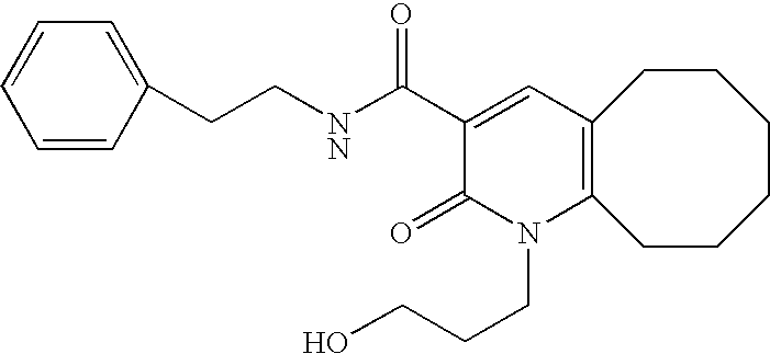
C12=C(CCCCCC1)N(CCCO)C(=O)C(C(=O)[NN]CCC1=CC=CC=C1)=C2
